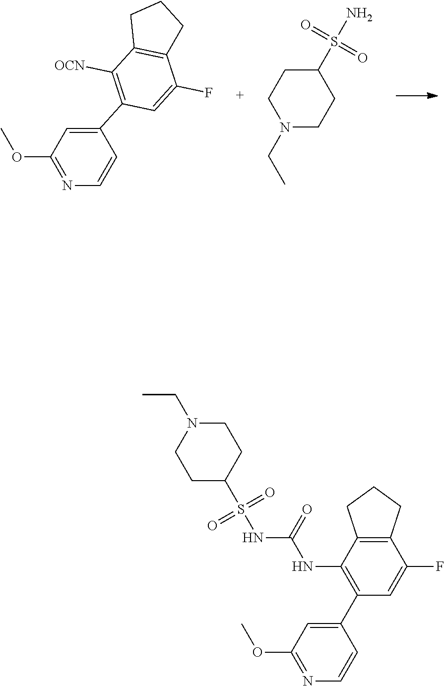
C1(OC)=NC=CC(C2=C([OCN])C3=C(C(F)=C2)CCC3)=C1.N1(CC)CCC(S(N)(=O)=O)CC1.C1(OC)=NC=CC(C2=C(NC(NS(C3CCN(CC)CC3)(=O)=O)=O)C3=C(C(F)=C2)CCC3)=C1
